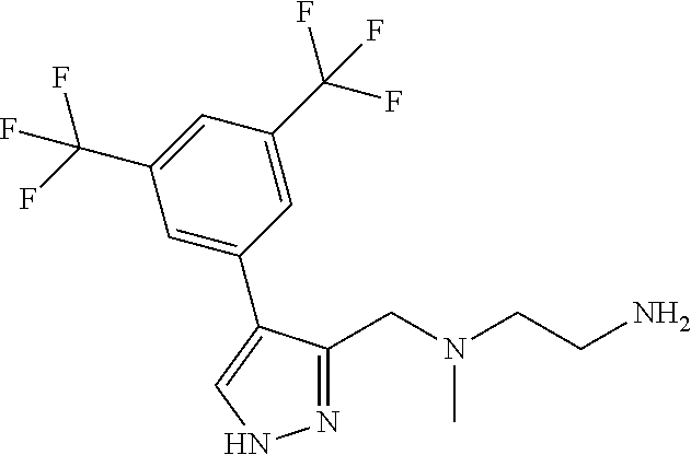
C1(CN(CCN)C)=NNC=C1C1=CC(C(F)(F)F)=CC(C(F)(F)F)=C1
